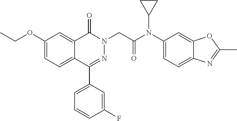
C1(C2=CC=CC(F)=C2)=NN(CC(N(C2=CC=C3C(=C2)OC(C)=N3)C2CC2)=O)C(=O)C2=CC(OCC)=CC=C12
